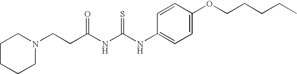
C(NC(NC1=CC=C(OCCCCC)C=C1)=S)(=O)CCN1CCCCC1
